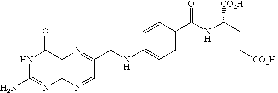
N1C(N)=NC2=C(C1=O)N=C(CNC1=CC=C(C(NC(CC[CO2H])[CO2H])=O)C=C1)C=N2
